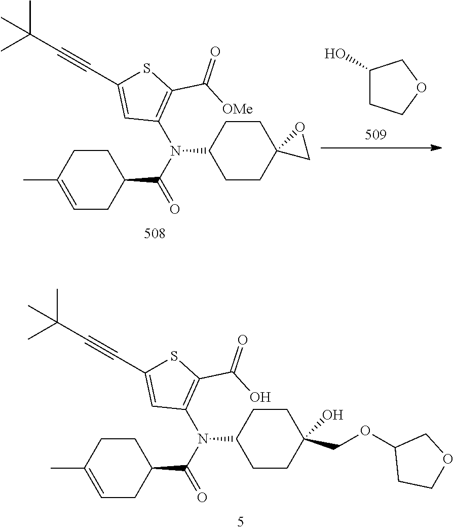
C1CC(C)=CCC1C(N(C1CCC(COC2CCOC2)(O)CC1)C1=C(C(=O)O)SC(C#CC(C)(C)C)=C1)=O.C1CC(C)=CCC1C(N(C1CCC2(CC1)CO2)C1=C(C(=O)[OMe])SC(C#CC(C)(C)C)=C1)=O.C1(O)CCOC1
